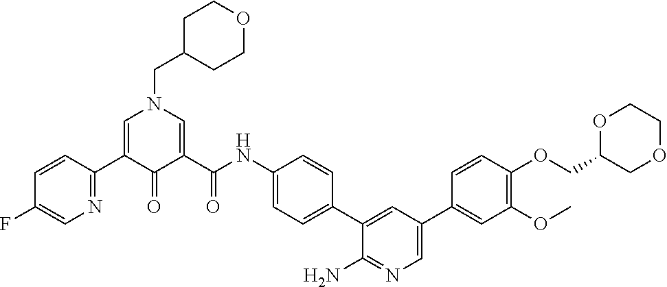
C1=C(C2=NC=C(F)C=C2)C(=O)C(C(NC2=CC=C(C3=CC(C4=CC(OC)=C(OCC5COCCO5)C=C4)=CN=C3N)C=C2)=O)=CN1CC1CCOCC1
